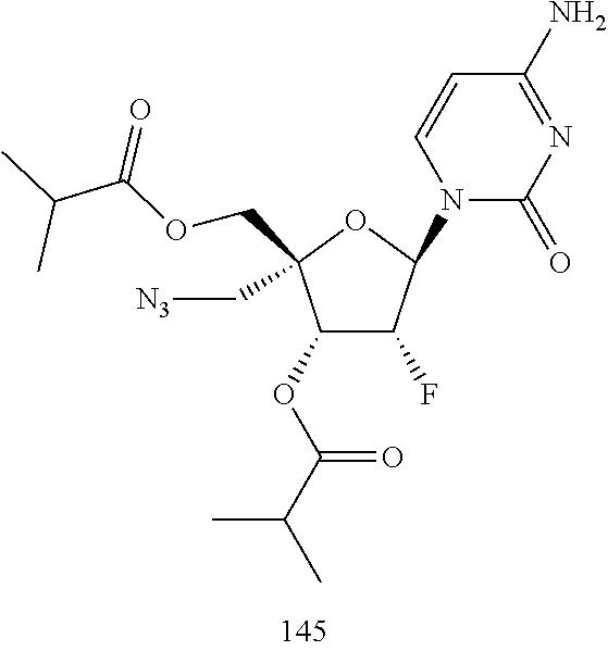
C1(OC(C(C)C)=O)C(F)C(N2C(=O)N=C(N)C=C2)OC1(COC(C(C)C)=O)C[N3]
